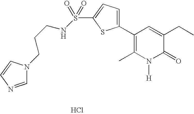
C1(C2=CC=C(S(=O)(=O)NCCCN3C=NC=C3)S2)=C(C)N([H])C(=O)C(CC)=C1.Cl
